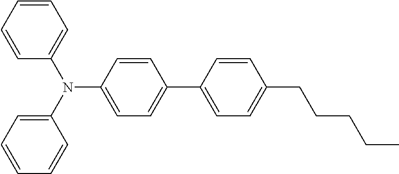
C1=CC=CC(N(C2=CC=CC=C2)C2=CC=C(C3=CC=C(CCCCC)C=C3)C=C2)=C1
